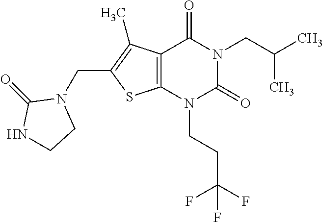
C12=C(N(CCC(F)(F)F)C(=O)N(CC(C)C)C1=O)SC(CN1C(=O)NCC1)=C2C
